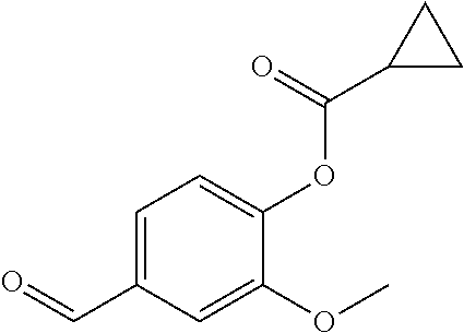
C1(C=O)=CC=C(OC(C2CC2)=O)C(OC)=C1
